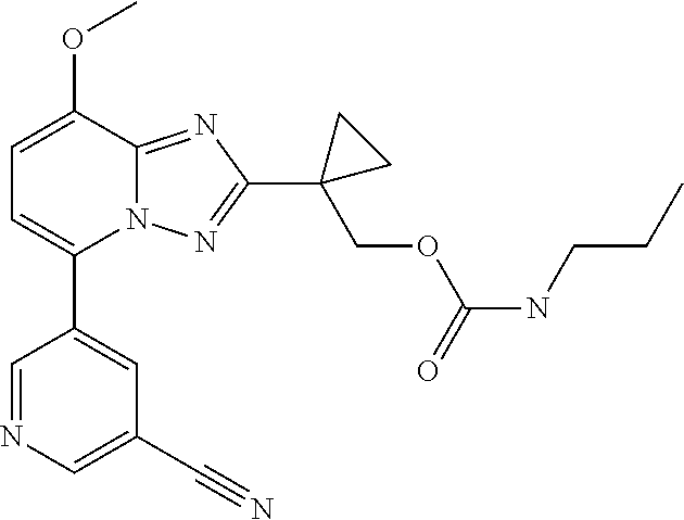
C1(C#N)=CN=CC(C2=CC=C(OC)C3=NC(C4(COC(NCCC)=O)CC4)=NN23)=C1
